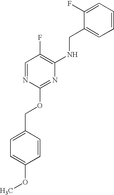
C1=NC(OCC2=CC=C(OC)C=C2)=NC(NCC2=CC=CC=C2F)=C1F
